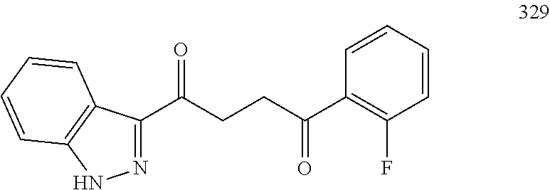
N1=C(C(CCC(C2=C(F)C=CC=C2)=O)=O)C2=C(N1)C=CC=C2
